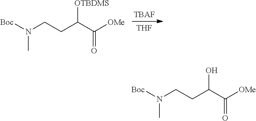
N(CCC(C([OMe])=O)O)([Boc])C.N(CCC(C([OMe])=O)[OTBDMS])([Boc])C.[TBAF].[THF]
